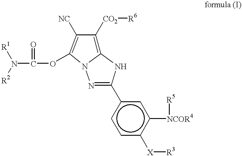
[R1]N([R2])C(OC1=C([NC])C([CO2][R6])=C2N1N=C(c1ccc([X][R3])c([NCOR4][R5])c1)N2)=O
